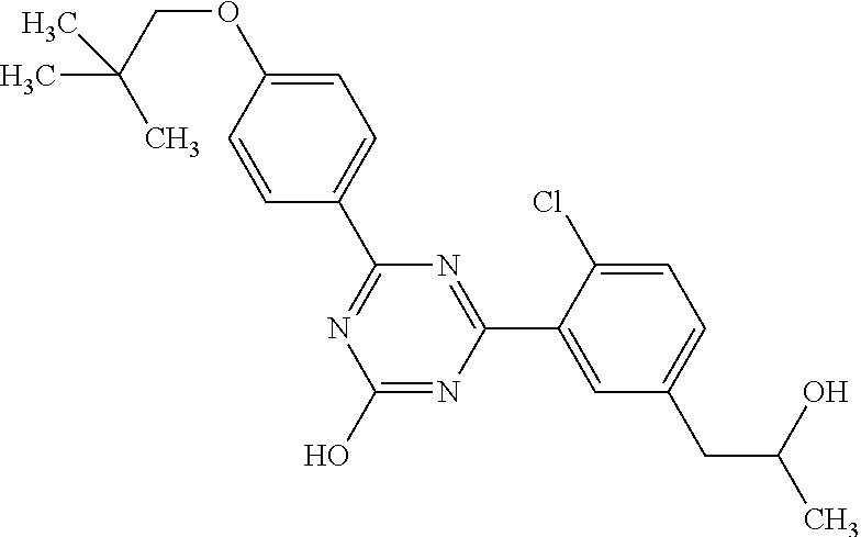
N1=C(C2=CC=C(OCC(C)(C)C)C=C2)N=C(C2=CC(CC(C)O)=CC=C2Cl)N=C1O
